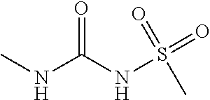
CNC(NS(=O)(=O)C)=O
